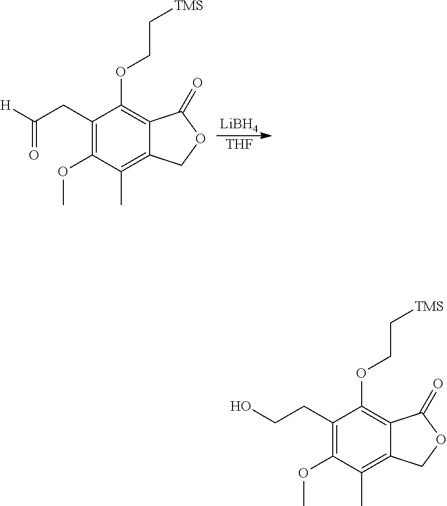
[LiBH4].[THF].C(CC1=C(OC)C(C)=C2C(=C1OCC[TMS])C(=O)OC2)([H])=O.OCCC1=C(OC)C(C)=C2C(=C1OCC[TMS])C(=O)OC2
